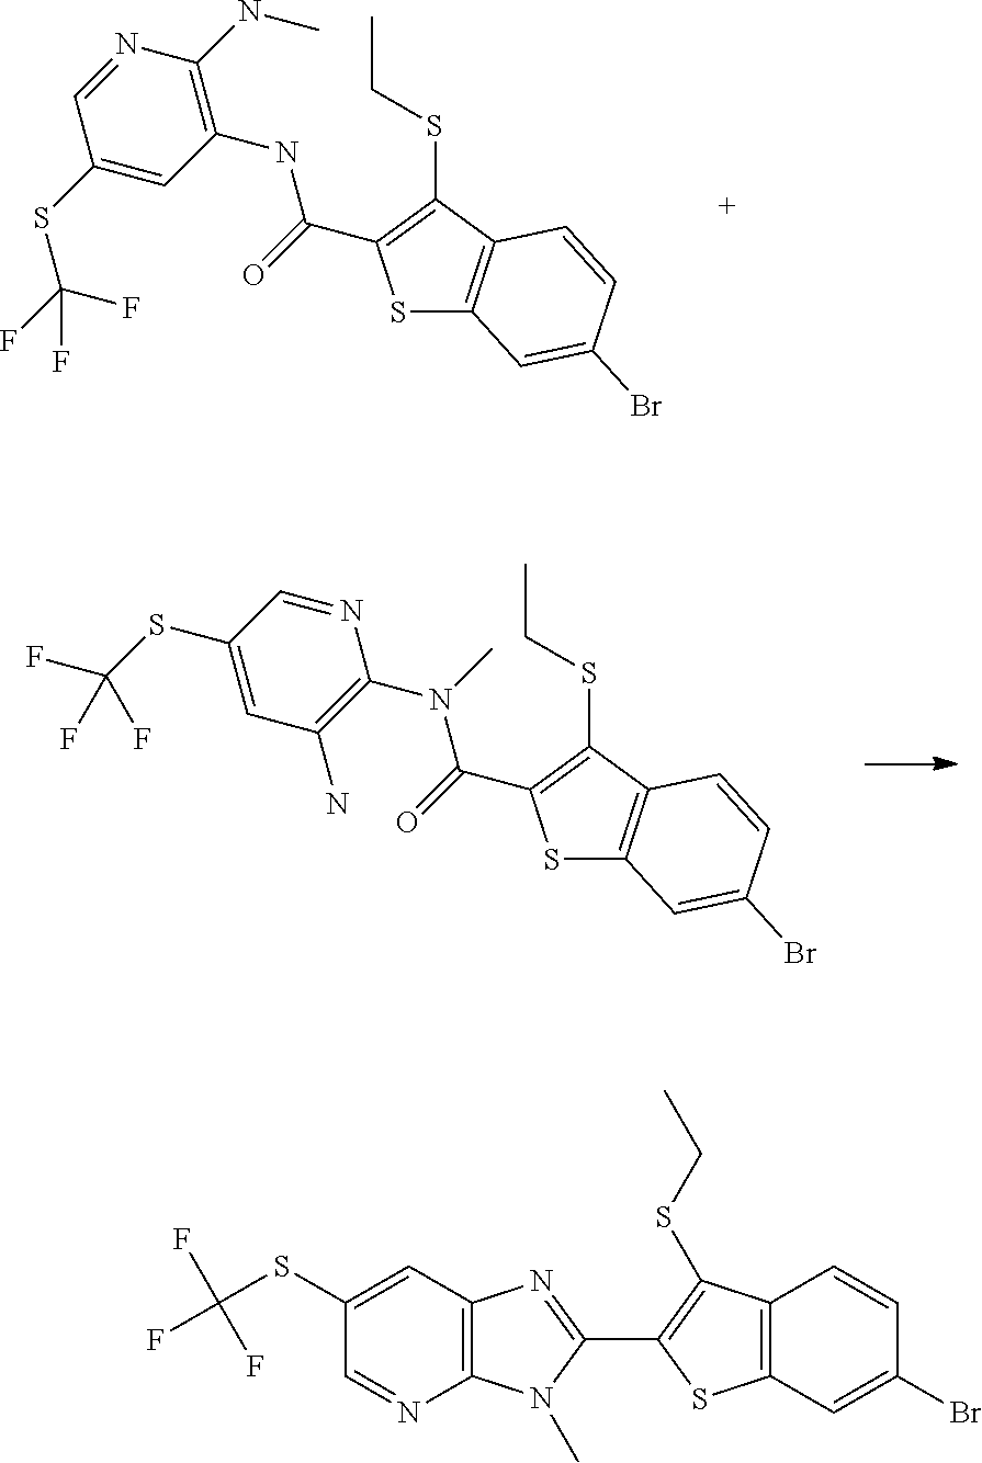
C1(SC(F)(F)F)=CC(NC(=O)C2=C(SCC)C3=C(S2)C=C(Br)C=C3)=C(NC)N=C1.C1=C(SC(F)(F)F)C=NC(N(C(=O)C2=C(SCC)C3=C(S2)C=C(Br)C=C3)C)=C1N.C12=C(C=C(SC(F)(F)F)C=N1)N=C(C1=C(SCC)C3=C(S1)C=C(Br)C=C3)N2C
